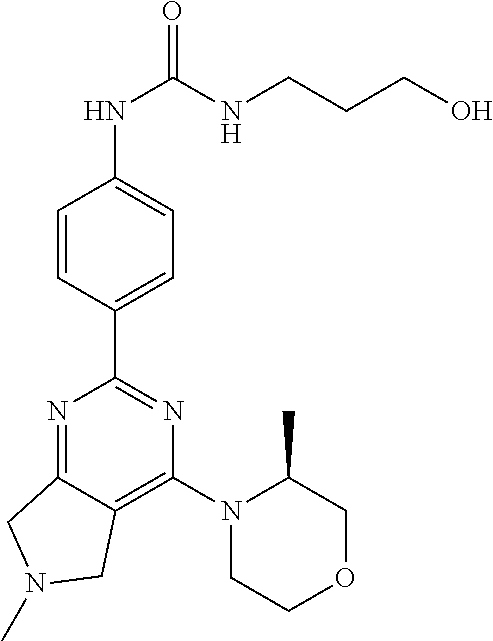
N1=C2C(=C(N3CCOCC3C)N=C1C1=CC=C(NC(=O)NCCCO)C=C1)CN(C)C2
